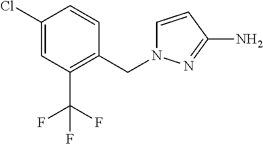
C1(Cl)=CC(C(F)(F)F)=C(CN2C=CC(N)=N2)C=C1
